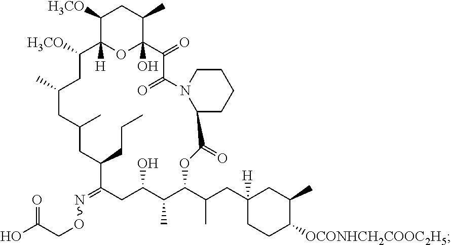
C1([H3CO])C2([H])OC(O)(C(C)C1)C(=O)C(=O)N1C(CCCC1)C(=O)OC(C(CC1([H])CCC([OCONHCH2COOC2H5])C(C)C1)C)C(C)C(O)CC(=NOCC(O)=O)C(CCC)CC(C)CC(C)CC2[H3CO]
